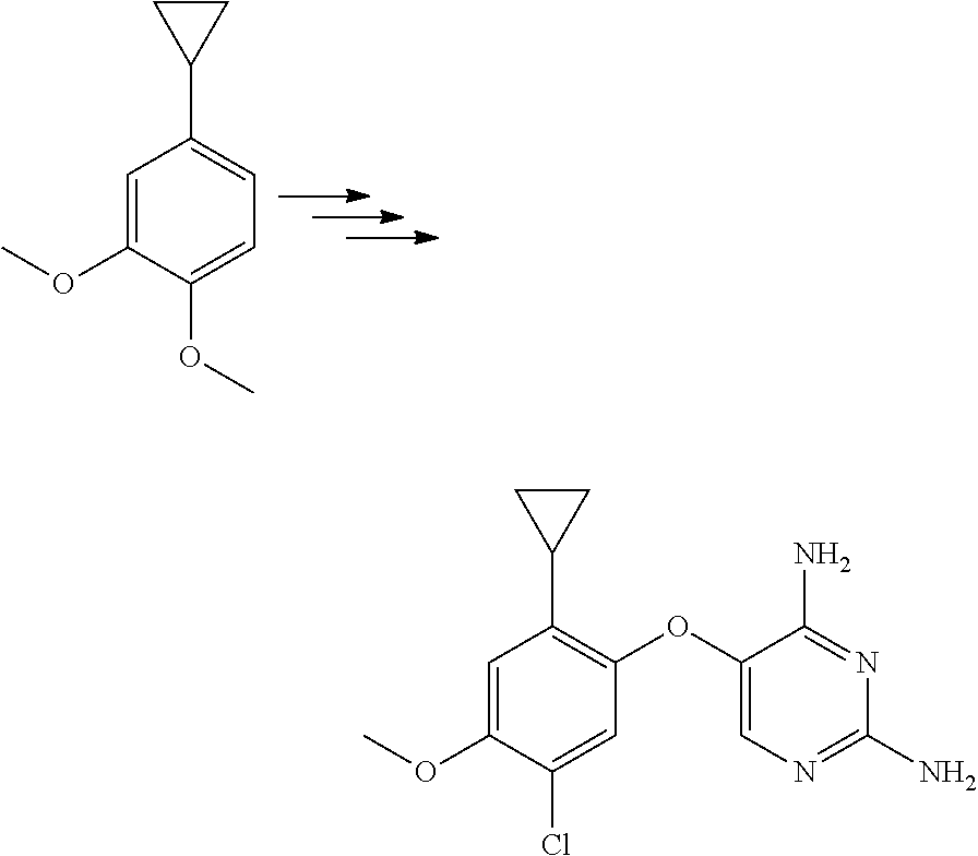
C1=C(OC)C(OC)=CC=C1C1CC1.C1=C(OC)C(Cl)=CC(OC2=CN=C(N)N=C2N)=C1C1CC1
